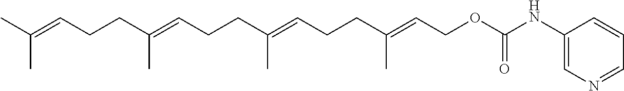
CC(=CCCC(=CCCC(=CCCC(=CCOC(NC1=CN=CC=C1)=O)C)C)C)C
